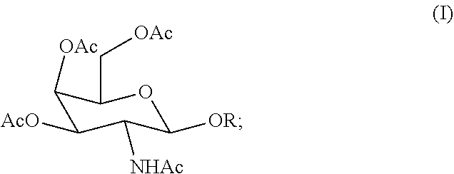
C1([OAc])C([AcO])C([NHAc])C([OR])OC1C[OAc]
